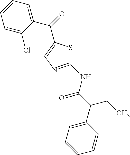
C1(NC(C(CC)C2=CC=CC=C2)=O)=NC=C(C(C2=CC=CC=C2Cl)=O)S1
